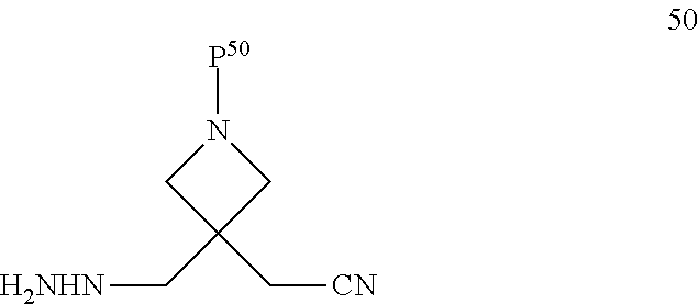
[P50]N1CC(C[H2NHN])(C[CN])C1
